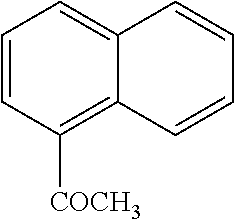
C1=CC([COCH3])=C2C(=C1)C=CC=C2
